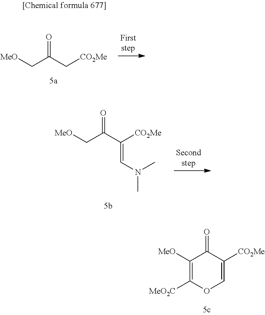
[MeO]C1=C([MeO2C])OC=C([CO2Me])C1=O.[MeO]CC(C[CO2Me])=O.[MeO]CC(C([CO2Me])=CN(C)C)=O
